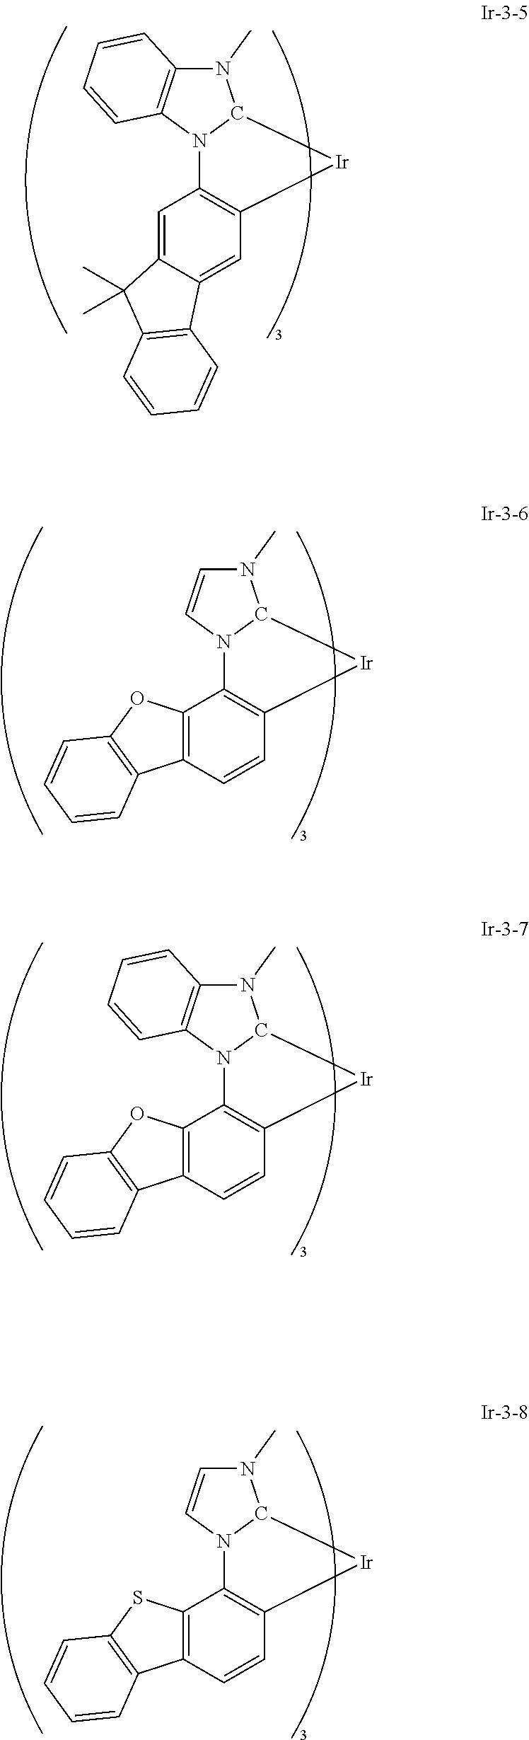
N1(C)C2=C(N3C1[Ir]C1=C3C=C3C(=C1)C1=C(C3(C)C)C=CC=C1)C=CC=C2.N1(C)C=CN2C1[Ir]C1=C2C2=C(C=C1)C1=C(O2)C=CC=C1.N1(C)C2=C(N3C1[Ir]C1=C3C3=C(C=C1)C1=C(O3)C=CC=C1)C=CC=C2.N1(C)C=CN2C1[Ir]C1=C2C2=C(C=C1)C1=C(S2)C=CC=C1
